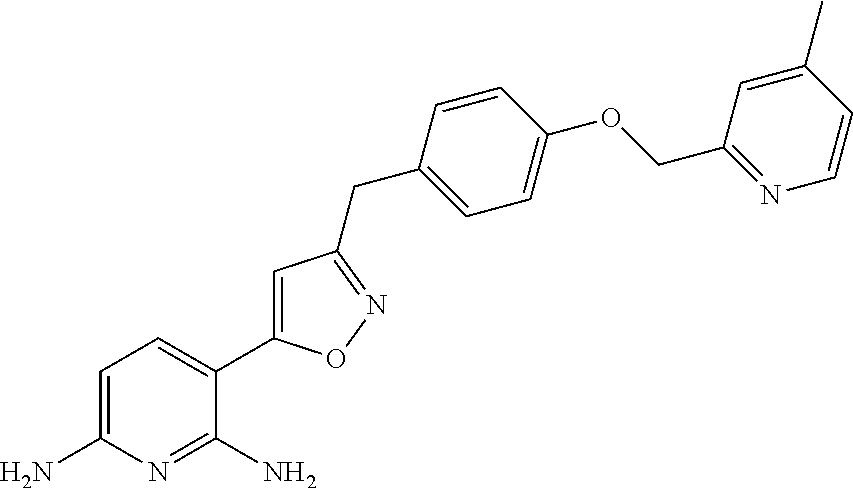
C1=C(N)N=C(N)C(C2=CC(CC3=CC=C(OCC4=NC=CC(C)=C4)C=C3)=NO2)=C1
